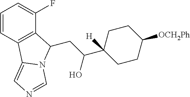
C(C(O)C1([H])CCC([OCH2Ph])CC1)C1C2=C(C=CC=C2F)C2=CN=CN21
